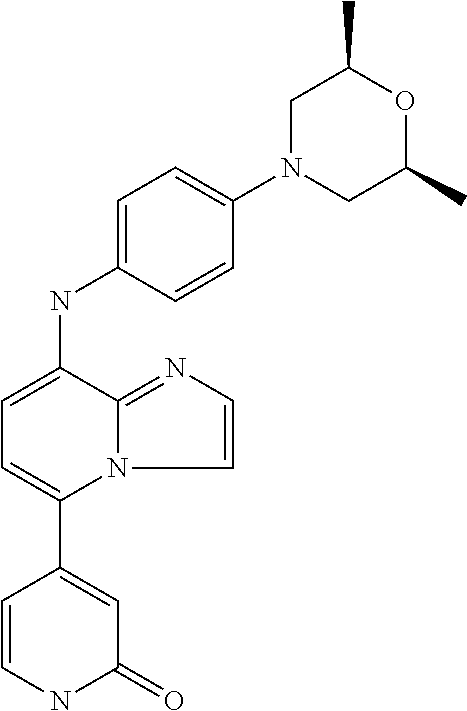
N(C1=CC=C(C2=CC(=O)NC=C2)N2C1=NC=C2)C1=CC=C(N2CC(C)OC(C)C2)C=C1
